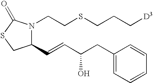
C1(C=CC(CC2=CC=CC=C2)O)N(CCSCCC[D3])C(=O)SC1
